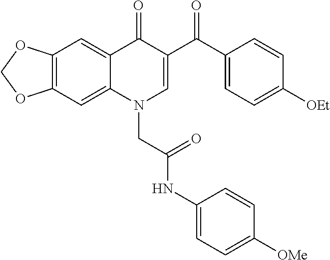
C12=C(C=C3C(=C1)C(=O)C(C(C1=CC=C([OEt])C=C1)=O)=CN3CC(NC1=CC=C([OMe])C=C1)=O)OCO2
